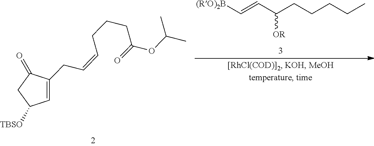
[(RO)2B]C=CC(CCCCC)[OR].C1=C(CC=CCCCC(OC(C)C)=O)C(=O)CC1[TBSO]
